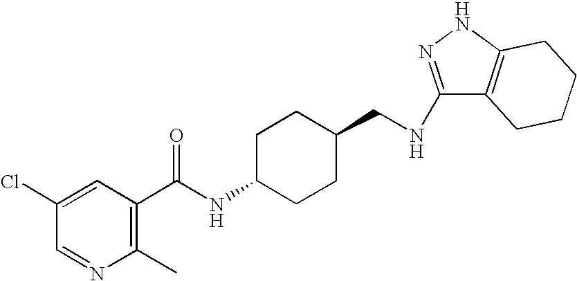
N(CC1CCC(NC(=O)C2=C(C)N=CC(Cl)=C2)CC1)C1=NNC2=C1CCCC2
